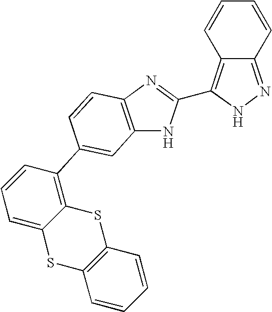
C12=NNC(C3=NC4=C(N3)C=C(C3=C5C(=CC=C3)SC3=C(S5)C=CC=C3)C=C4)=C1C=CC=C2
